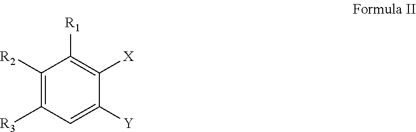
C1([R2])=C([R3])C=C([Y])C([X])=C1[R1]
